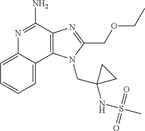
C12=C(C(N)=NC3=CC=CC=C13)N=C(COCC)N2CC1(NS(C)(=O)=O)CC1
